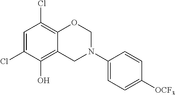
C1=C(Cl)C(O)=C2C(=C1Cl)OCN(C1=CC=C([OCF3])C=C1)C2
